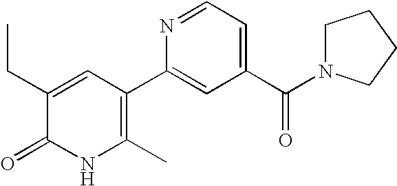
N1C(C)=C(C2=CC(C(N3CCCC3)=O)=CC=N2)C=C(CC)C1=O
